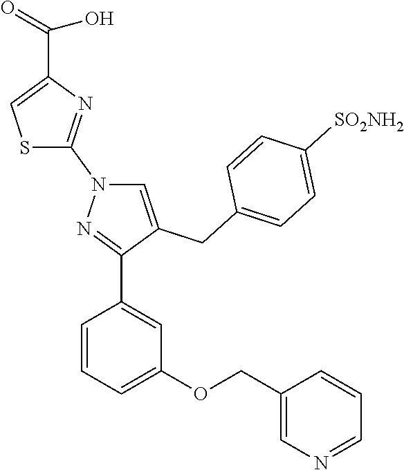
C1=CC=C(OCC2=CN=CC=C2)C=C1C1=NN(C2=NC(C(=O)O)=CS2)C=C1CC1=CC=C([SO2NH2])C=C1
